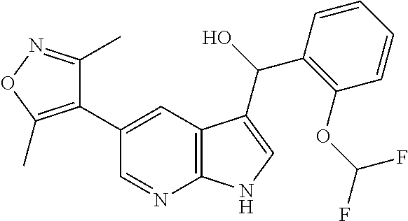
C1(C2=CC3=C(N=C2)NC=C3C(C2=C(OC(F)F)C=CC=C2)O)=C(C)ON=C1C
